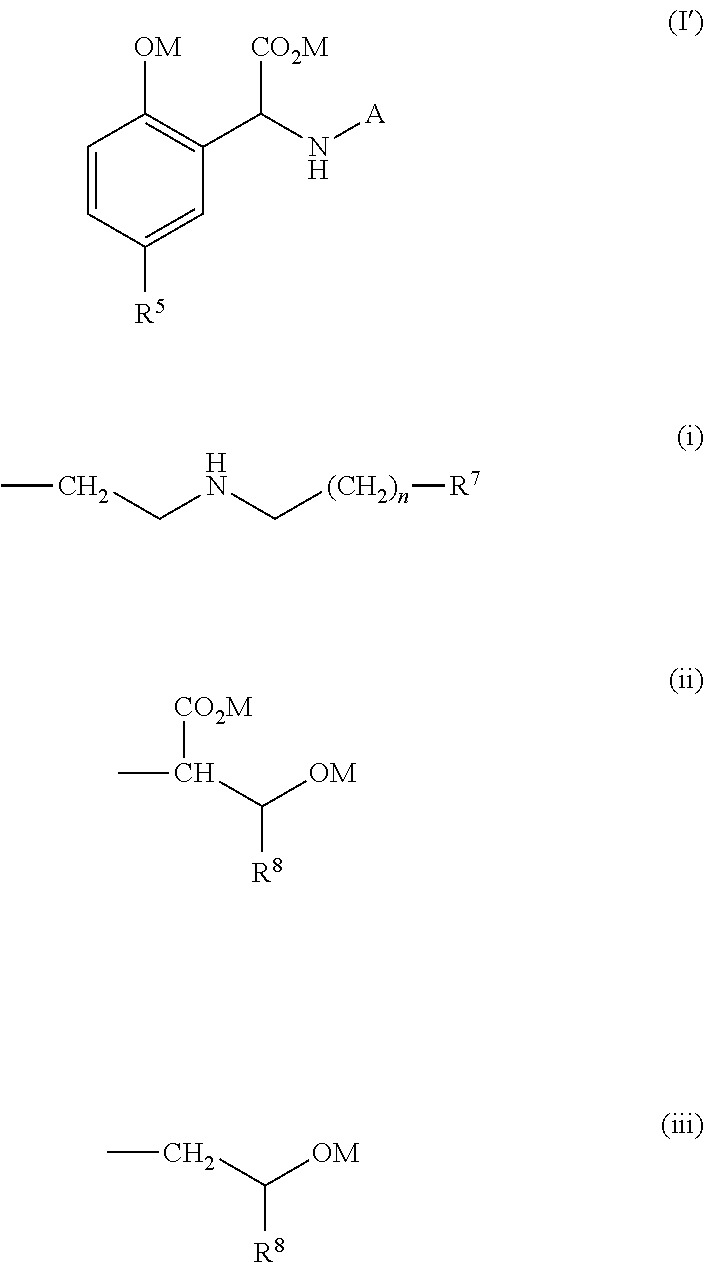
C1=CC([R5])=CC(C(N[A])[CO2M])=C1[OM].C(CNC[(CH2)n][R7])C.C(C([OM])[R8])([CO2M])C.C(C([OM])[R8])C
